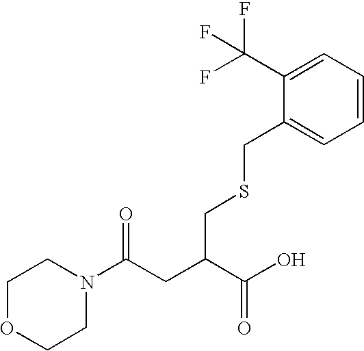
C1OCCN(C(CC(C(O)=O)CSCC2=CC=CC=C2C(F)(F)F)=O)C1
